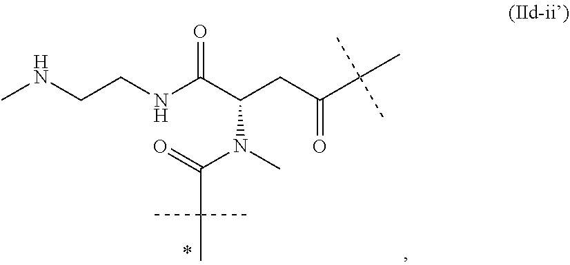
N(C)(C(=O)C(C)(C)C)C(CC(=O)C(C)(C)C)C(NCCNC)=O
